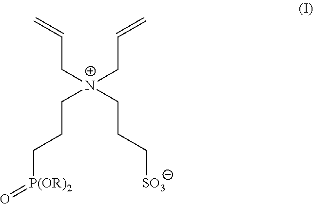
C([N+](CCC[SO3])(CC=C)CC=C)CC[P(OR)2]=O
